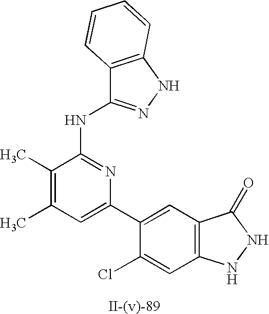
C12=C(NN=C1NC1=NC(C3=CC4=C(C=C3Cl)NNC4=O)=CC(C)=C1C)C=CC=C2
